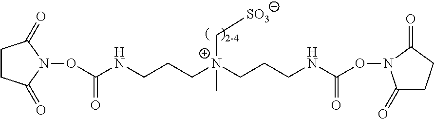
N(CCC[N+](CCCNC(ON1C(=O)CCC1=O)=O)(C[SO3])C)C(ON1C(=O)CCC1=O)=O
